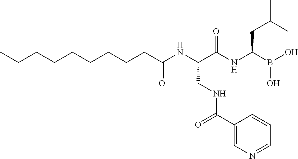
C(C(NC(C(NC(B(O)O)CC(C)C)=O)CNC(=O)C1=CN=CC=C1)=O)CCCCCCCC
